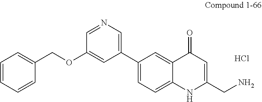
C12=CC=C(C3=CN=CC(OCC4=CC=CC=C4)=C3)C=C1C(=O)C=C(CN)N2.Cl
